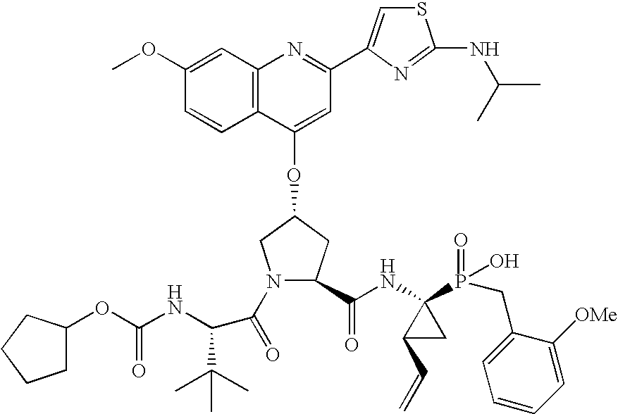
C12=C(C(OC3CN(C(=O)C(C(C)(C)C)NC(OC4CCCC4)=O)C(C(NC4(P(=O)(O)CC5=CC=CC=C5[OMe])C(C=C)C4)=O)C3)=CC(C3=CSC(NC(C)C)=N3)=N1)C=CC(OC)=C2
